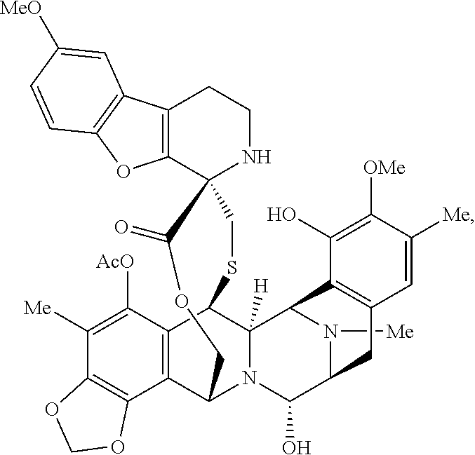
C12=C(OC3=C1C=C([MeO])C=C3)C1(NCC2)C(=O)OCC2C3=C(C([AcO])=C([Me])C4=C3OCO4)C(C3([H])N2C(O)C2CC4=C(C3N2[Me])C(O)=C([OMe])C([Me])=C4)SC1
